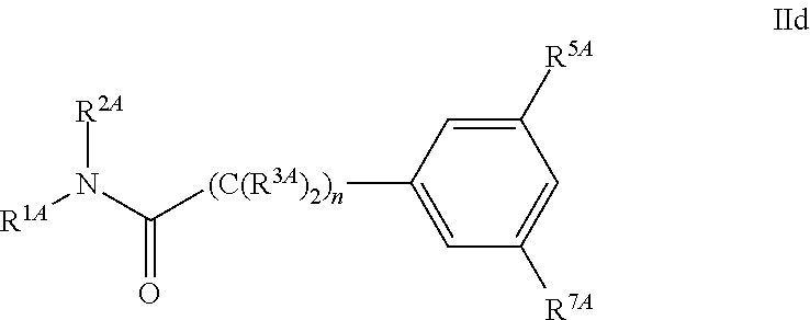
[(C(R3A)2)n](C1=CC([R7A])=CC([R5A])=C1)C(N([R1A])[R2A])=O
